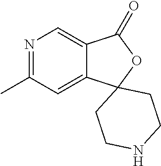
N1=C(C)C=C2C(=C1)C(=O)OC21CCNCC1
